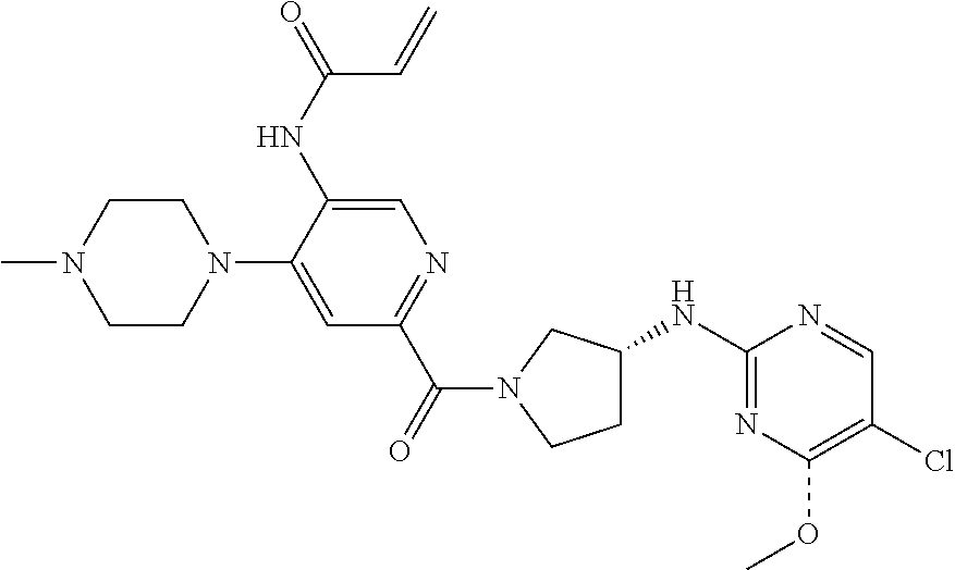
C1=C(N2CCN(C)CC2)C(NC(C=C)=O)=CN=C1C(N1CCC(NC2=NC(OC)=C(Cl)C=N2)C1)=O
